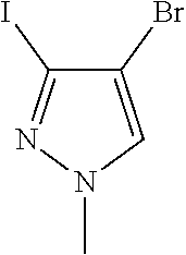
C1(I)=NN(C)C=C1Br
